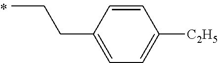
C1=CC([C2H5])=CC=C1CCC
